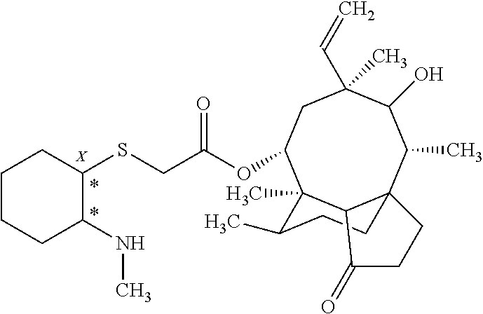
C1CCC(NC)C(SCC(OC2C3(C)C4C(C(C)C(O)C(C)(C=C)C2)(CCC3C)CCC4=O)=O)C1.[X].*.*
